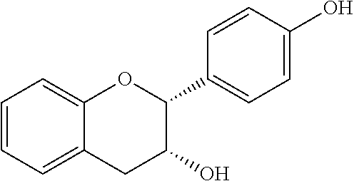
C1=CC=C2C(=C1)CC(O)C(C1=CC=C(O)C=C1)O2
